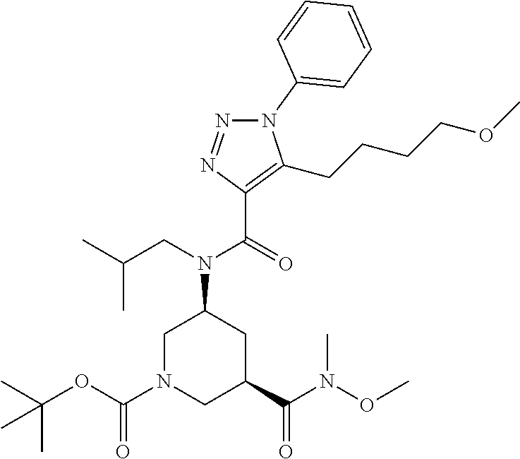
N1(C2=CC=CC=C2)N=NC(C(=O)N(CC(C)C)C2CN(C(OC(C)(C)C)=O)CC(C(N(OC)C)=O)C2)=C1CCCCOC
